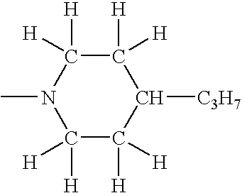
C1([H])([H])C([H])([H])N(C)C([H])([H])C([H])([H])C1[C3H7]
